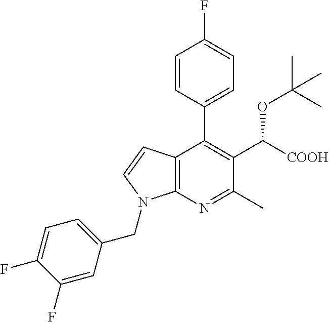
C12=C(N=C(C)C(C([COOH])OC(C)(C)C)=C1C1=CC=C(F)C=C1)N(CC1=CC=C(F)C(F)=C1)C=C2
